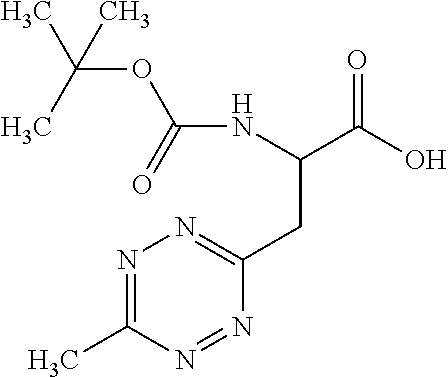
CC1=NN=C(CC(C(O)=O)NC(OC(C)(C)C)=O)N=N1
